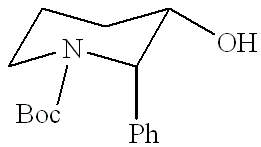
C1CN([Boc])C([Ph])C(O)C1
